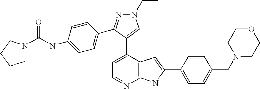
C1=C(C2=CN(CC)N=C2C2=CC=C(NC(=O)N3CCCC3)C=C2)C2=C(N=C1)NC(C1=CC=C(CN3CCOCC3)C=C1)=C2
